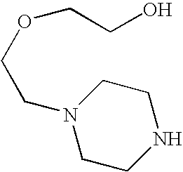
C1CNCCN1CCOCCO
